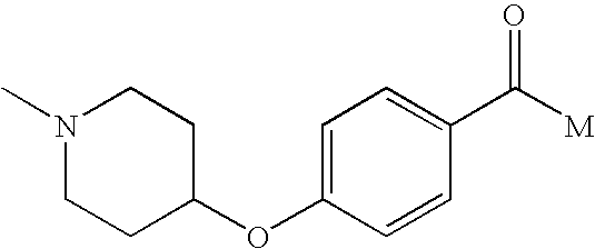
C1=C(OC2CCN(C)CC2)C=CC(C([M])=O)=C1
